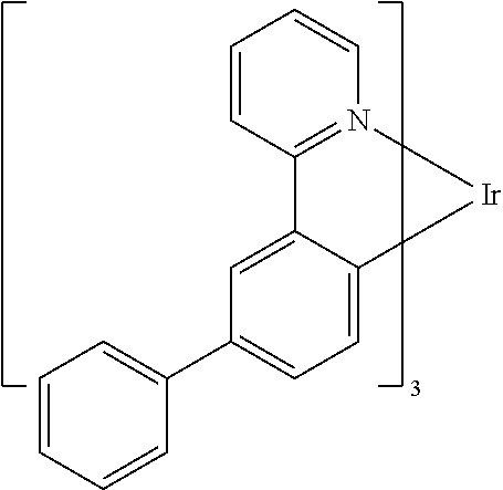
C12=N(C=CC=C1)[Ir]C1=CC=C(C3=CC=CC=C3)C=C21
